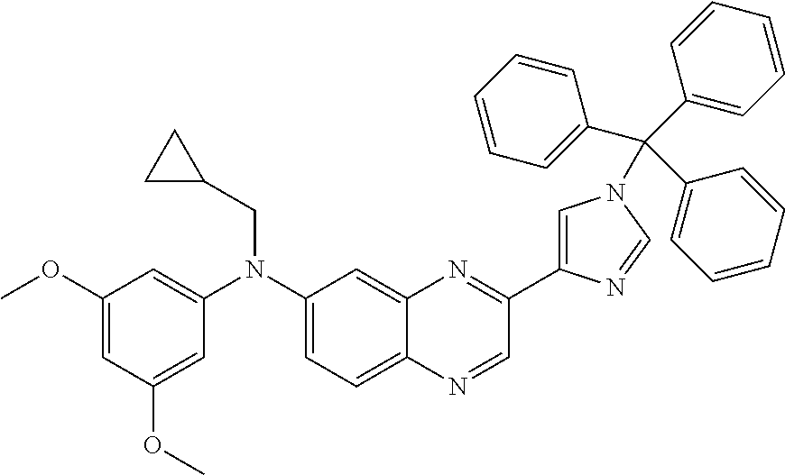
C1(OC)=CC(OC)=CC(N(C2=CC=C3C(=C2)N=C(C2=CN(C(C4=CC=CC=C4)(C4=CC=CC=C4)C4=CC=CC=C4)C=N2)C=N3)CC2CC2)=C1
